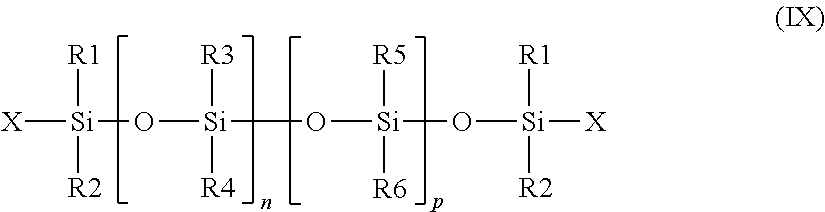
[X][Si]([R1])([R2])O[Si]([R3])([R4])O[Si](O[Si]([R1])([R2])[X])([R5])[R6]
